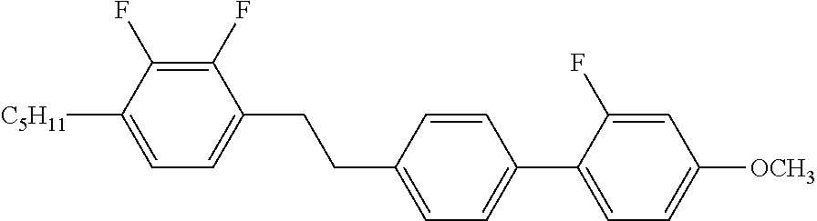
C1(F)=C(F)C([C5H11])=CC=C1CCC1=CC=C(C2=CC=C([OCH3])C=C2F)C=C1
